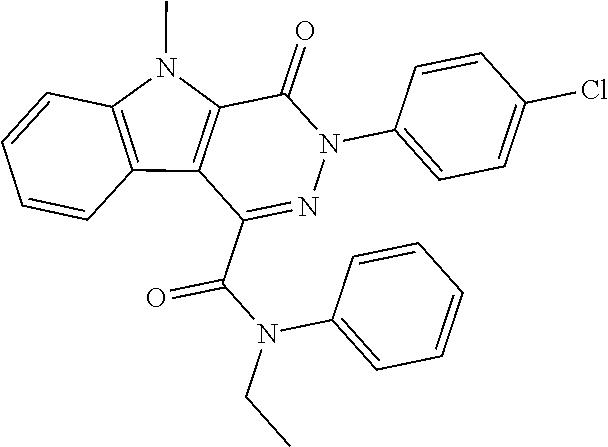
C1(=O)C2=C(C(C(N(CC)C3=CC=CC=C3)=O)=NN1C1=CC=C(Cl)C=C1)C1=C(N2C)C=CC=C1
